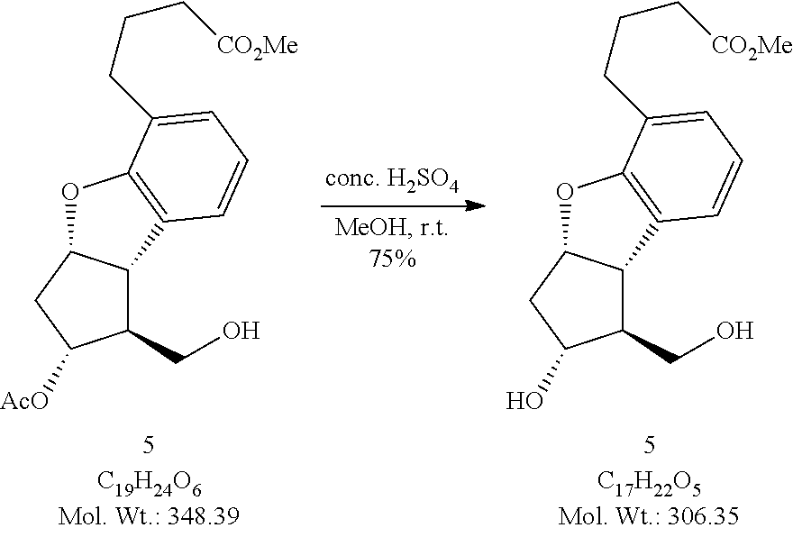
C1(CO)C2C(CC1[AcO])OC1=C2C=CC=C1CCC[CO2Me].C1(CO)C2C(CC1O)OC1=C2C=CC=C1CCC[CO2Me]
